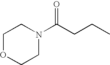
C1OCCN(C(CCC)=O)C1
